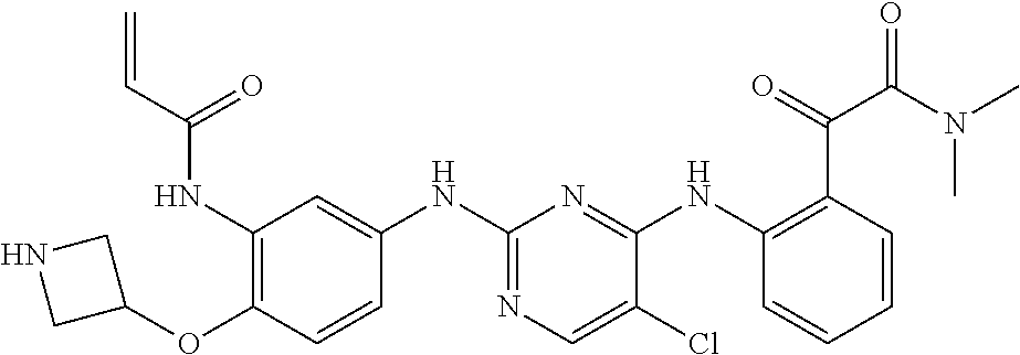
C1(NC(C=C)=O)=C(OC2CNC2)C=CC(NC2=NC=C(Cl)C(NC3=C(C(=O)C(N(C)C)=O)C=CC=C3)=N2)=C1
